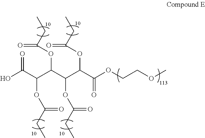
OC(C(C(C(C(C(OCCOC)=O)OC(CC)=O)OC(CC)=O)OC(=O)CC)OC(CC)=O)=O
